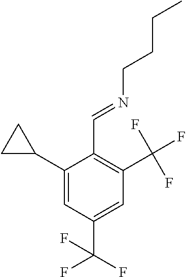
C1(C2CC2)=CC(C(F)(F)F)=CC(C(F)(F)F)=C1C=NCCCC
